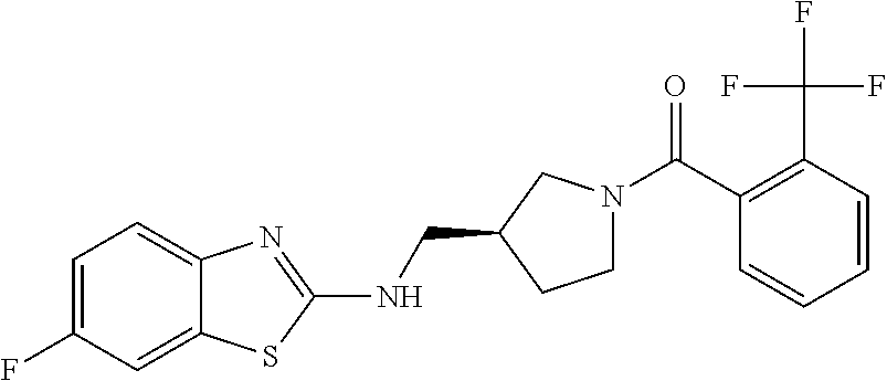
C1=C(F)C=C2C(=C1)N=C(NCC1CCN(C(C3=C(C(F)(F)F)C=CC=C3)=O)C1)S2
